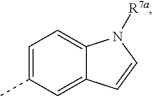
C1=C(C)C=C2C(=C1)N([R7a])C=C2
